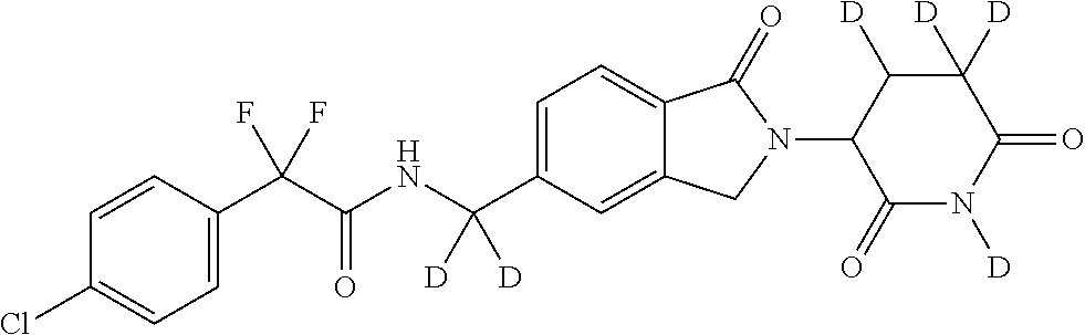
C1=CC(C(C(NC(C2=CC=C3C(=C2)CN(C2C(=O)N([D])C(=O)C([D])([D])C2[D])C3=O)([D])[D])=O)(F)F)=CC=C1Cl
